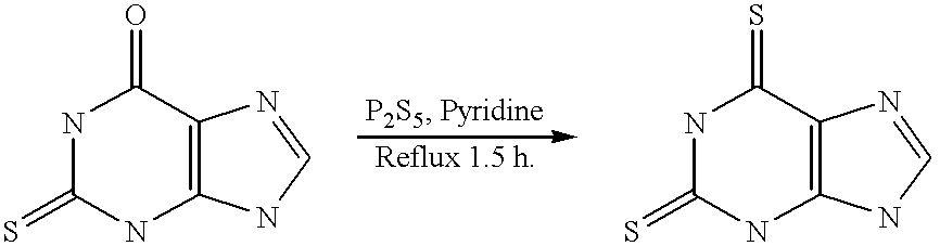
C12=C(C(=O)NC(=S)N1)N=CN2.C12=C(C(=S)NC(=S)N1)N=CN2
